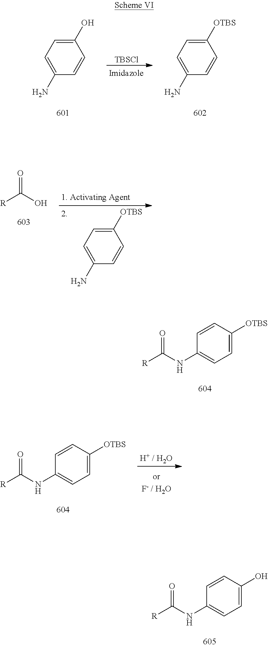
O=C(NC1=CC=C([OTBS])C=C1)[R].O=C(NC1=CC=C(O)C=C1)[R].[TBSCl].C1(O)=CC=C(N)C=C1.C1([OTBS])=CC=C(N)C=C1.O=C(O)[R].C1([OTBS])=CC=C(N)C=C1.O=C(NC1=CC=C([OTBS])C=C1)[R]
